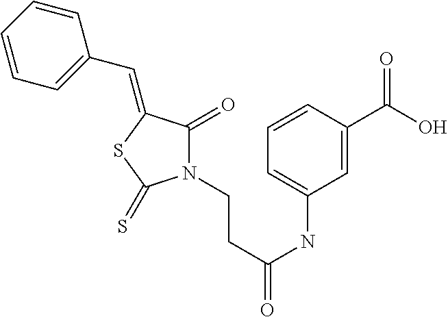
N1(CCC(=O)NC2=CC=CC(C(O)=O)=C2)C(=O)C(=CC2=CC=CC=C2)SC1=S
